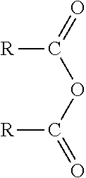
O=C(OC(=O)[R])[R]
